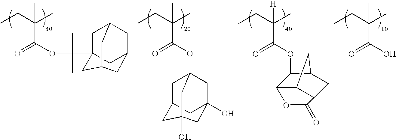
CCC(C)(C(OC12CC3CC(O)(C1)CC(O)(C3)C2)=O)C.CCC(C)(C(OC1C2C3C(CC1C3)C(=O)O2)=O)[H].CCC(C)(C(OC(C)(C)C12CC3CC(C1)CC(C2)C3)=O)C.CCC(C)(C(O)=O)C
